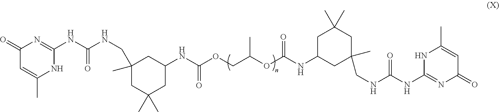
C1(NC(=O)NCC2(C)CC(C)(C)CC(NC(OCC(OC(=O)NC3CC(C)(C)CC(C)(CNC(NC4=NC(=O)C=C(C)N4)=O)C3)C)=O)C2)=NC(=O)C=C(C)N1
